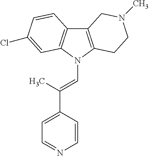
C12=C(N(C=C(C3=CC=NC=C3)C)C3=C1C=CC(Cl)=C3)CCN(C)C2
